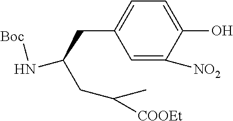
C1=C([NO2])C(O)=CC=C1CC(CC(C)[COOEt])N[Boc]
